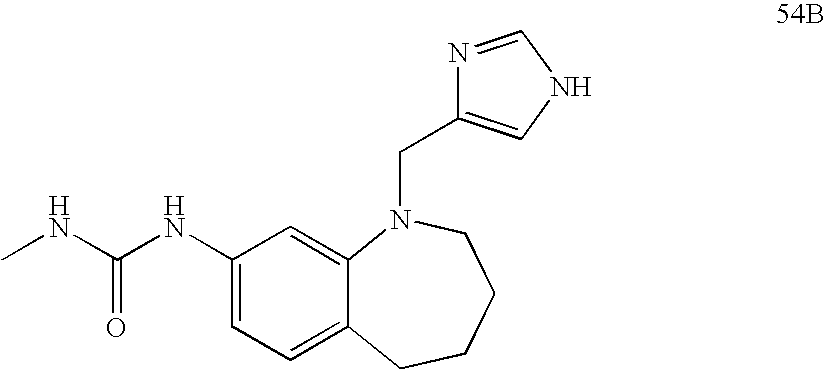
CNC(=O)NC1=CC=C2C(=C1)N(CC1=CNC=N1)CCCC2
